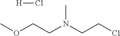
COCCN(C)CCCl.[H]Cl
